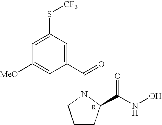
C1=C(S[CF3])C=C(C(=O)N2CCCC2C(NO)=O)C=C1[MeO]
